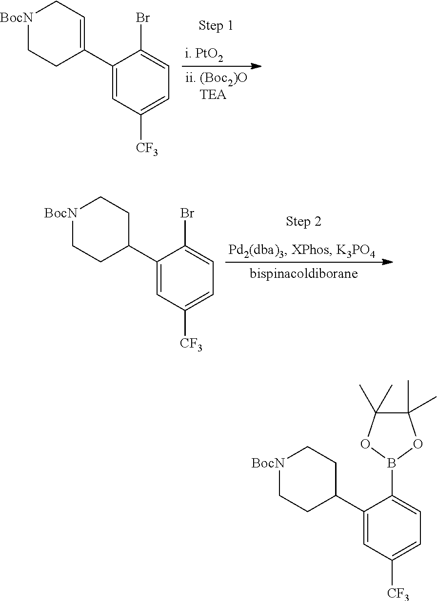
C1(C2=CC[BocN]CC2)=CC([CF3])=CC=C1Br.C1(C2CC[BocN]CC2)=CC([CF3])=CC=C1Br.C1(C2CC[BocN]CC2)=CC([CF3])=CC=C1B1OC(C)(C)C(C)(C)O1
